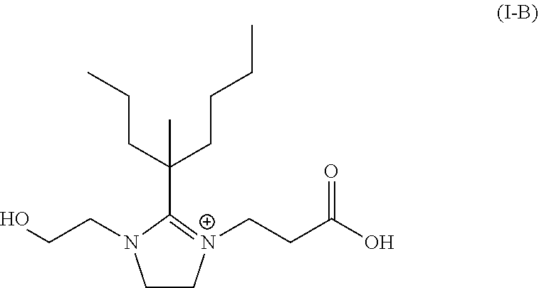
C1C[N+](CCC(O)=O)=C(C(CCC)(CCCC)C)N1CCO
